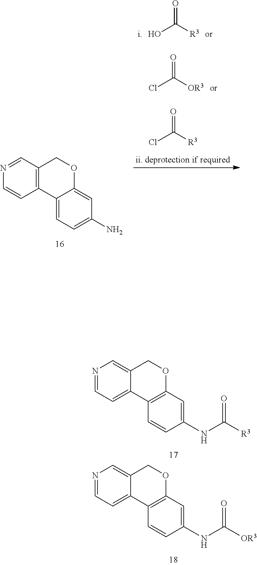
C12=C(C=C(NC([R3])=O)C=C1)OCC1=CN=CC=C21.C12=C(C=C(NC([OR3])=O)C=C1)OCC1=CN=CC=C21.OC([R3])=O.C12=CC=C(N)C=C1OCC1=C2C=CN=C1.ClC([R3])=O.ClC([OR3])=O
